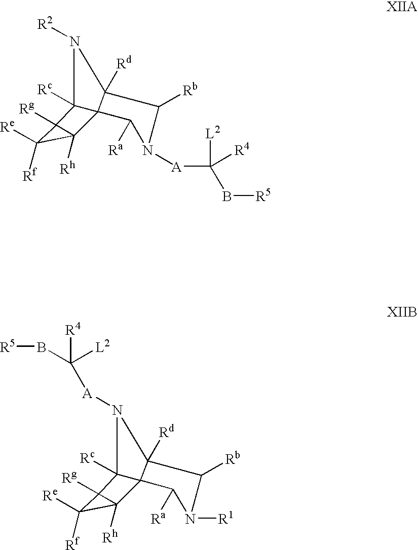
N1([R2])C2([Rc])C3(C1([Rd])C([Rb])N([A]C([L2])([R4])B[R5])C3[Ra])C1([Rh])C([Re])([Rf])C21[Rg].N1([A]C(B[R5])([L2])[R4])C2([Rc])C3(C1([Rd])C([Rb])N([R1])C3[Ra])C1([Rh])C([Re])([Rf])C21[Rg]
